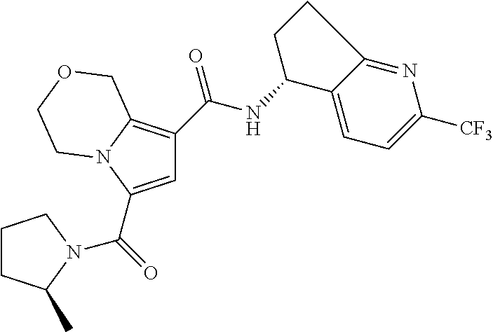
C1=C(C(=O)N2C(C)CCC2)N2C(=C1C(NC1C3=CC=C([CF3])N=C3CC1)=O)COCC2
